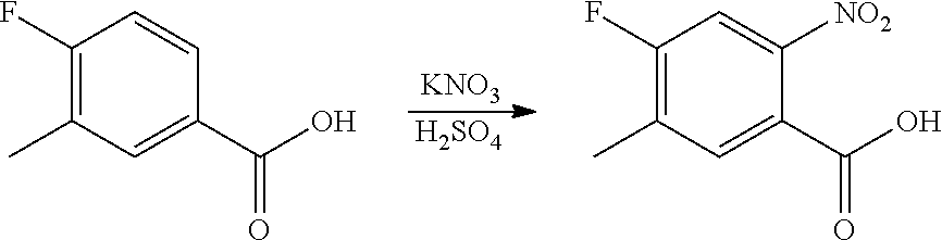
[KNO3].[H2SO4].C1(F)=C(C)C=C(C(O)=O)C=C1.C1(F)=C(C)C=C(C(O)=O)C([NO2])=C1
